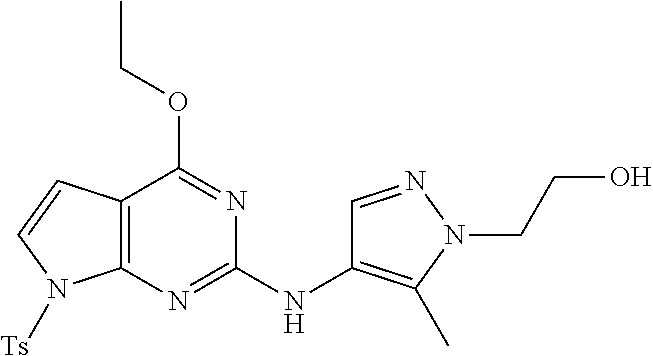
C12=C(N=C(NC3=C(C)N(CCO)N=C3)N=C1OCC)N([Ts])C=C2
